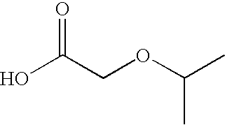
OC(=O)COC(C)C
